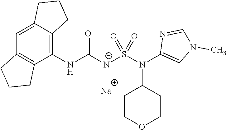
C1(NC([N-]S(N(C2=CN(C)C=N2)C2CCOCC2)(=O)=O)=O)=C2C(=CC3=C1CCC3)CCC2.[Na]
